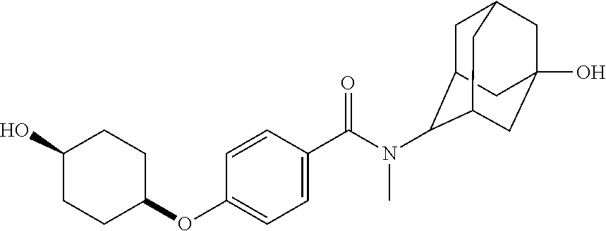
C1(O)CCC(OC2=CC=C(C(N(C)C3C4CC5CC(O)(CC3C5)C4)=O)C=C2)CC1
